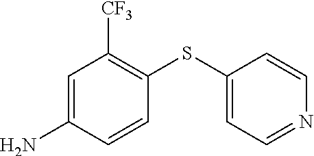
C1(SC2=CC=NC=C2)=C([CF3])C=C(N)C=C1
